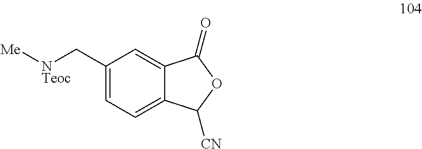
C1(C[NTeoc][Me])=CC=C2C(=C1)C(=O)OC2[CN]
